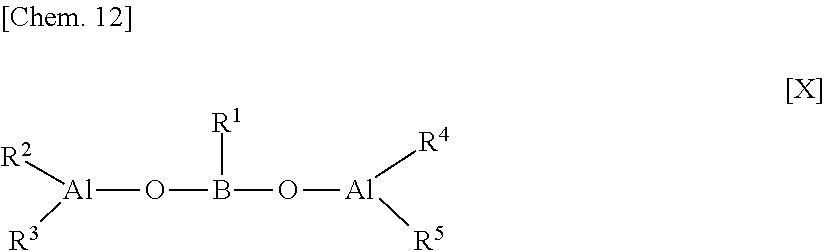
[Al]([R3])([R2])OB(O[Al]([R4])[R5])[R1]
